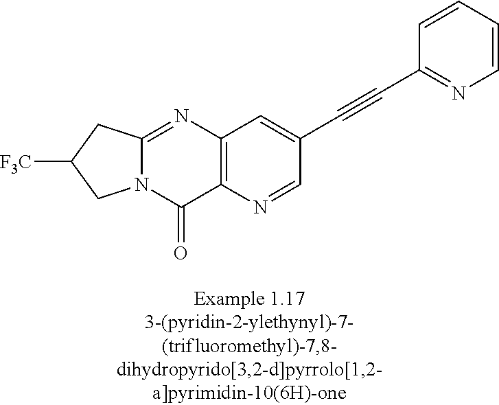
N12C(=NC3=C(C1=O)N=CC(C#CC1=NC=CC=C1)=C3)CC([F3C])C2
